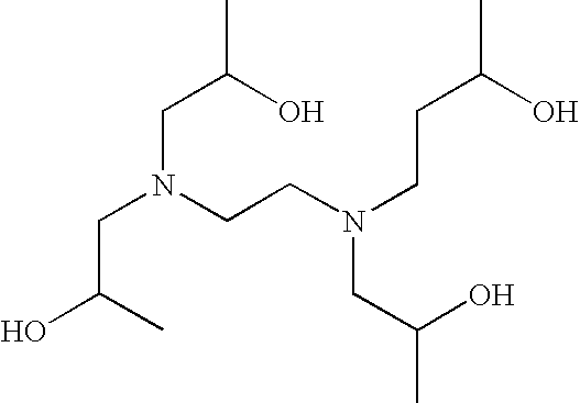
OC(C)CN(CCN(CCC(C)O)CC(O)C)CC(C)O
